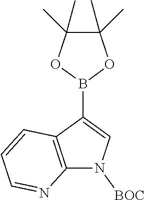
N1([BOC])C2=C(C(B3OC(C)(C)C(C)(C)O3)=C1)C=CC=N2
